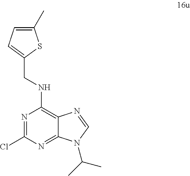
N1=C(Cl)N=C2C(=C1NCC1=CC=C(C)S1)N=CN2C(C)C
